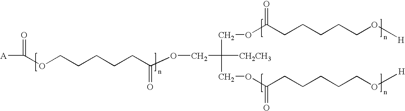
[A]C(OCCCCCC(=O)OCC(COC(CCCCCO[H])=O)(COC(CCCCCO[H])=O)[CH2CH3])=O
